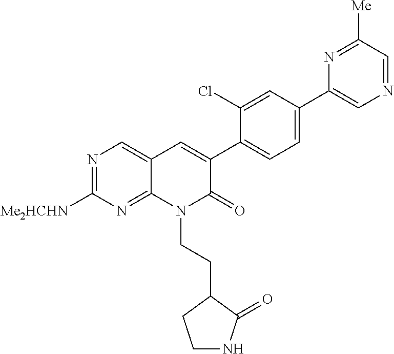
N1=C([Me2HCHN])N=C2C(=C1)C=C(C1=CC=C(C3=CN=CC([Me])=N3)C=C1Cl)C(=O)N2CCC1C(=O)NCC1
